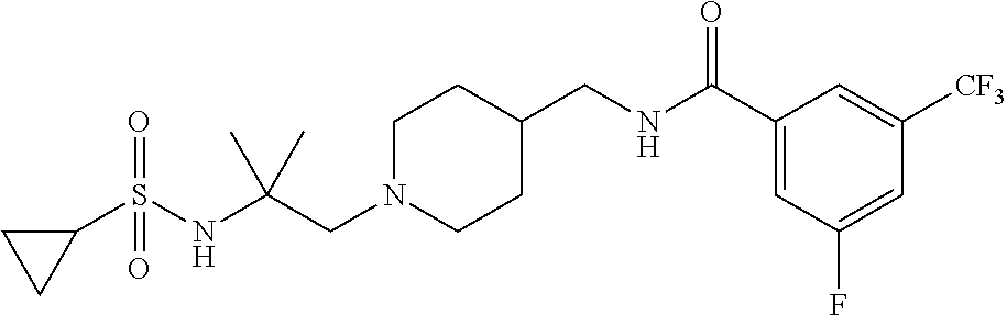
C(N1CCC(CNC(C2=CC(F)=CC([CF3])=C2)=O)CC1)C(NS(C1CC1)(=O)=O)(C)C
